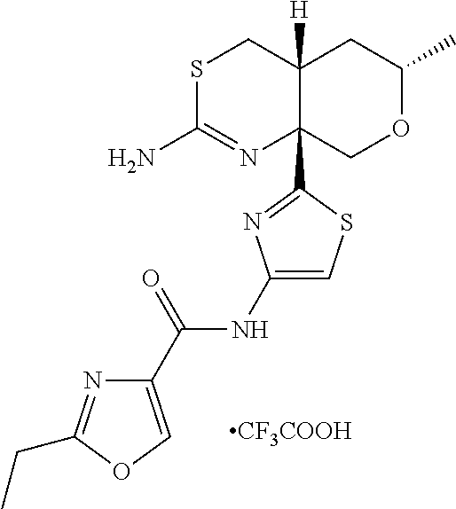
S1C(N)=NC2(C3=NC(NC(C4=COC(CC)=N4)=O)=CS3)C([H])(C1)CC(C)OC2.[CF3COOH]
